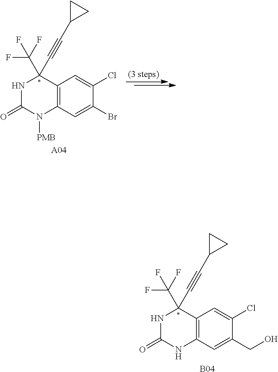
C12=C(C=C(Br)C(Cl)=C1)N([PMB])C(=O)NC2(C#CC1CC1)C(F)(F)F.[A04].C12=C(C=C(CO)C(Cl)=C1)NC(=O)NC2(C#CC1CC1)C(F)(F)F.[B04]
